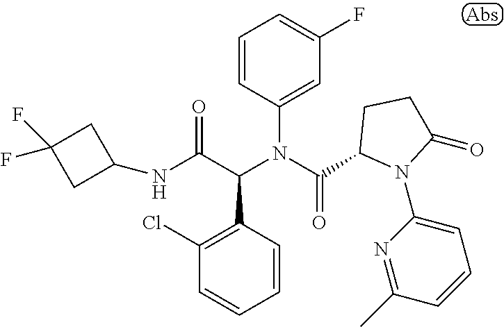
C1=CC(C(C(NC2CC(F)(F)C2)=O)N(C(=O)C2N(C3=CC=CC(C)=N3)C(=O)CC2)C2=CC(F)=CC=C2)=C(Cl)C=C1
